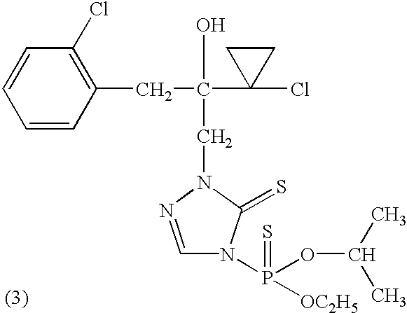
C1=CC=CC(CC(C2(Cl)CC2)(O)CN2C(=S)N(P([OC2H5])(OC(C)C)=S)C=N2)=C1Cl
